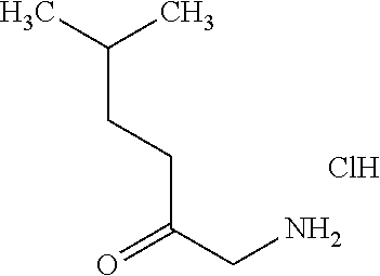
C(CCC(=O)CN)(C)C.Cl
